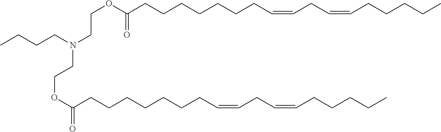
CCCCN(CCOC(=O)CCCCCCCC=CCC=CCCCCC)CCOC(CCCCCCCC=CCC=CCCCCC)=O
